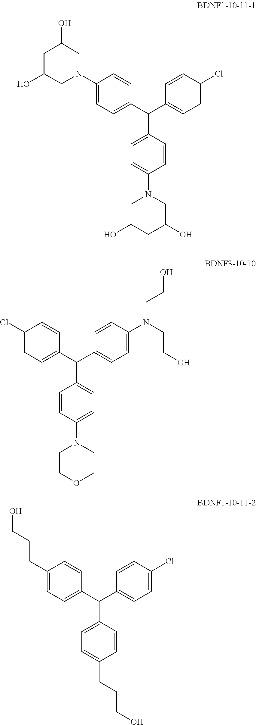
C1=C(Cl)C=CC(C(C2=CC=C(N3CC(O)CC(O)C3)C=C2)C2=CC=C(N3CC(O)CC(O)C3)C=C2)=C1.C1=C(N(CCO)CCO)C=CC(C(C2=CC=C(Cl)C=C2)C2=CC=C(N3CCOCC3)C=C2)=C1.C1=C(Cl)C=CC(C(C2=CC=C(CCCO)C=C2)C2=CC=C(CCCO)C=C2)=C1
